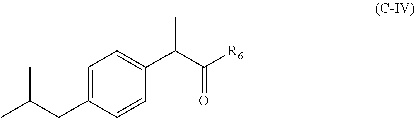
C1=C(CC(C)C)C=CC(C(C([R6])=O)C)=C1
